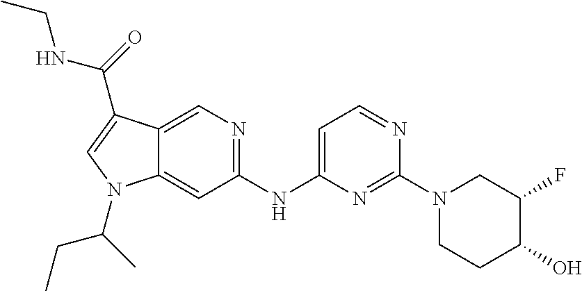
C1(NC2=CC=NC(N3CCC(O)C(F)C3)=N2)=NC=C2C(=C1)N(C(C)CC)C=C2C(=O)NCC
